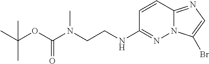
C1=CC2=NC=C(Br)N2N=C1NCCN(C(OC(C)(C)C)=O)C
